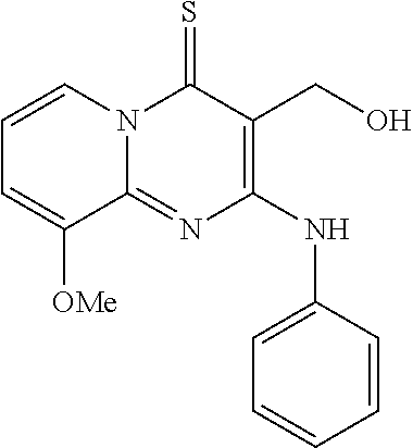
C1=CC=CC(NC2=C(CO)C(=S)N3C(=N2)C([OMe])=CC=C3)=C1
